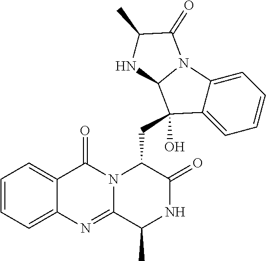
C1=CC=C2C(=C1)C(=O)N1C(=N2)C(C)NC(=O)C1CC1(O)C2=CC=CC=C2N2C1NC(C)C2=O
